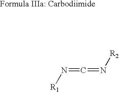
N(=C=N[R2])[R1]
